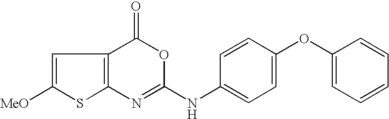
C12=C(C(=O)OC(NC3=CC=C(OC4=CC=CC=C4)C=C3)=N1)C=C([MeO])S2
